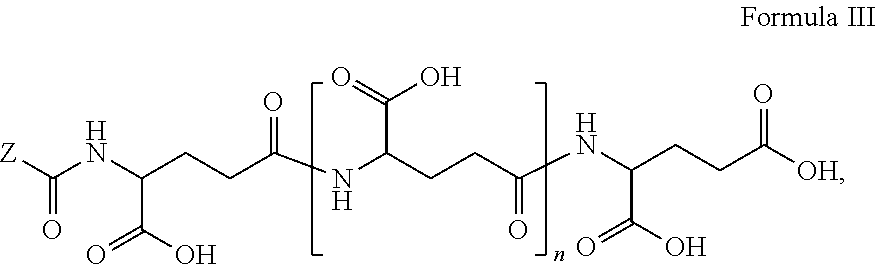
C(C(=O)O)(NC([Z])=O)CCC(=O)NC(CCC(NC(CCC([OH])=O)C(O)=O)=O)C(=O)O
